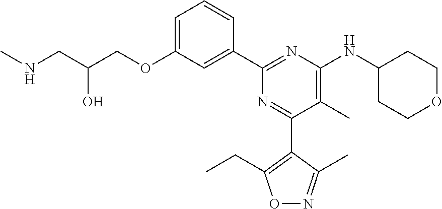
C1=C(OCC(CNC)O)C=C(C2=NC(NC3CCOCC3)=C(C)C(C3=C(CC)ON=C3C)=N2)C=C1
